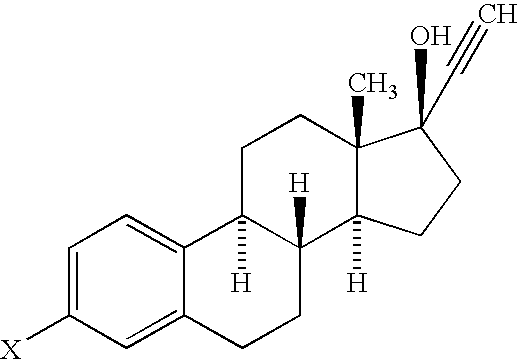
C1=C([X])C=C2C(=C1)C1([H])C([H])(CC2)C2([H])C(C)(CC1)C(C#C)(O)CC2
